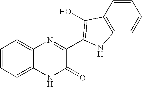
C1=CC=C2C(=C1)N=C(C1=C(O)C3=C(C=CC=C3)N1)C(=O)N2
